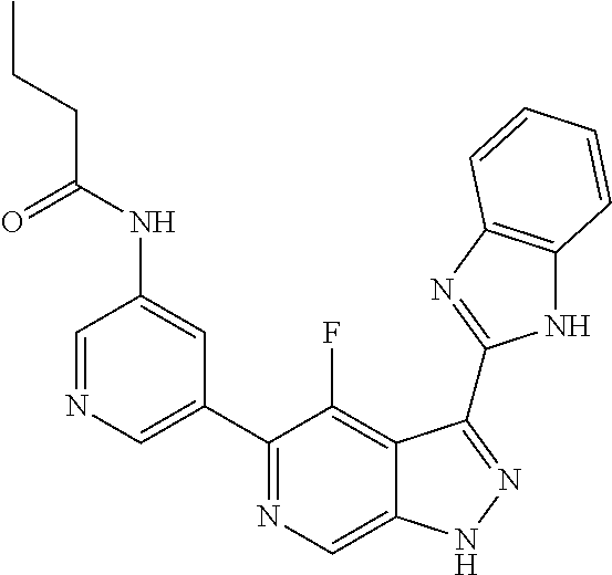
C1=NC=C(C2=NC=C3C(=C2F)C(C2=NC4=C(N2)C=CC=C4)=NN3)C=C1NC(CCC)=O
